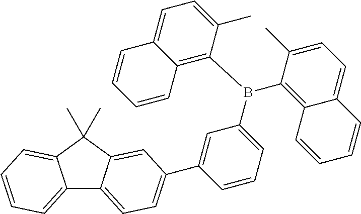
C12=CC=CC=C1C(C)(C)C1=CC(C3=CC(B(C4=C5C(=CC=C4C)C=CC=C5)C4=C5C(=CC=C4C)C=CC=C5)=CC=C3)=CC=C21
